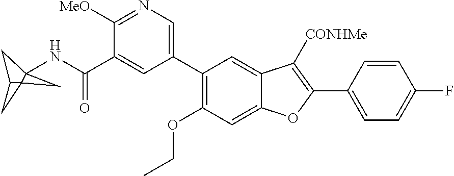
C(C1=CC(C2=C(OCC)C=C3C(=C2)C([CONHMe])=C(C2=CC=C(F)C=C2)O3)=CN=C1[MeO])(=O)NC12CC3CC31C2
